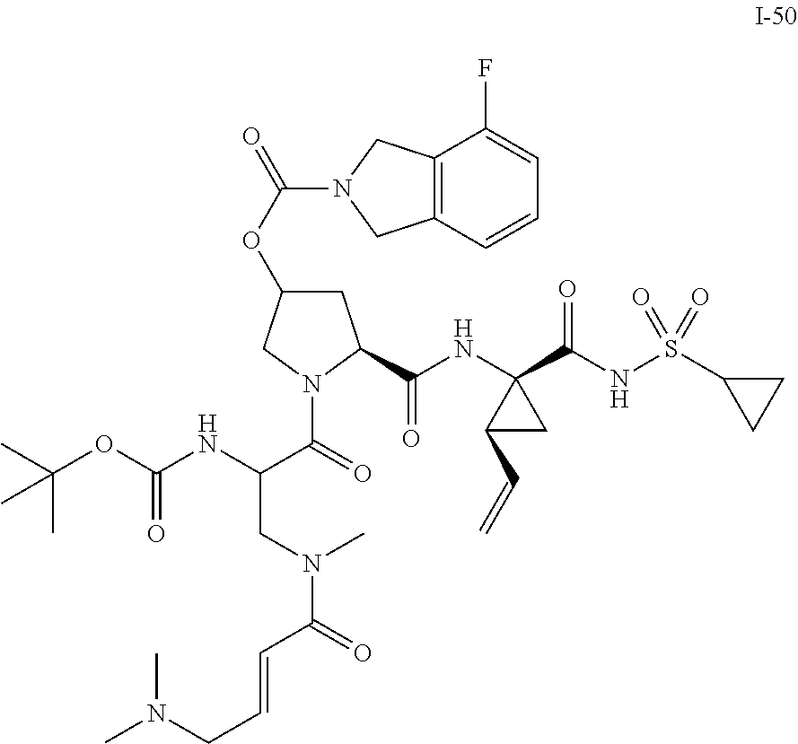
C1C(OC(N2CC3=C(C2)C(F)=CC=C3)=O)CN(C(C(NC(OC(C)(C)C)=O)CN(C(C=CCN(C)C)=O)C)=O)C1C(NC1(C(NS(C2CC2)(=O)=O)=O)C(C=C)C1)=O
